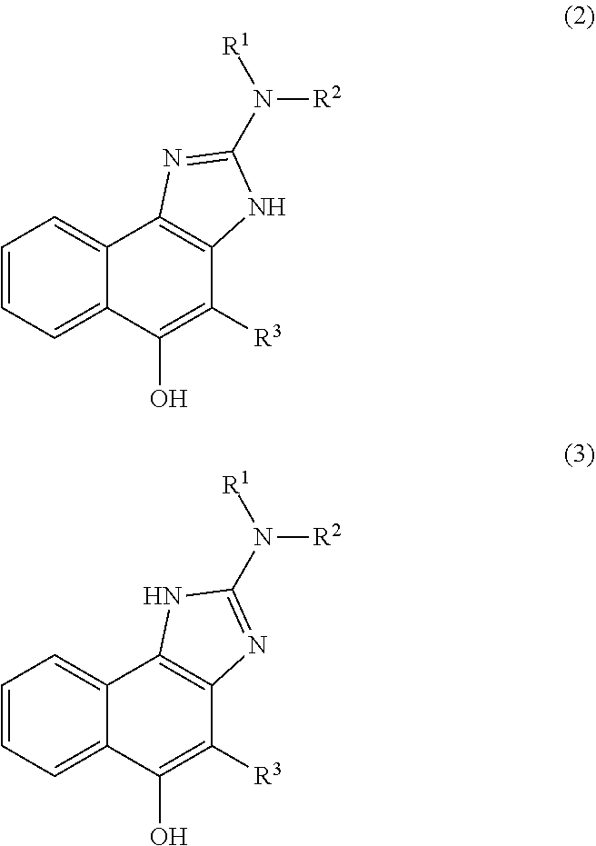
C1(N([R2])[R1])=NC2=C(N1)C1=CC=CC=C1C(O)=C2[R3].C1(N([R2])[R1])=NC2=C(N1)C([R3])=C(O)C1=CC=CC=C12
